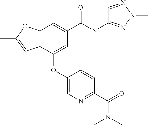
C1(OC2=CC(C(NC3=NN(C)N=C3)=O)=CC3=C2C=C(C)O3)=CN=C(C(=O)N(C)C)C=C1
